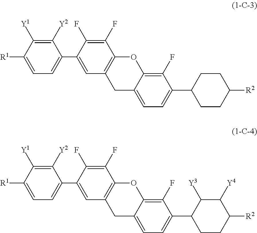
C1(F)=C(F)C(C2=CC=C([R1])C([Y1])=C2[Y2])=CC2=C1OC1=C(F)C(C3CCC([R2])CC3)=CC=C1C2.C1(F)=C(F)C(C2=CC=C([R1])C([Y1])=C2[Y2])=CC2=C1OC1=C(F)C(C3CCC([R2])C([Y4])C3[Y3])=CC=C1C2
